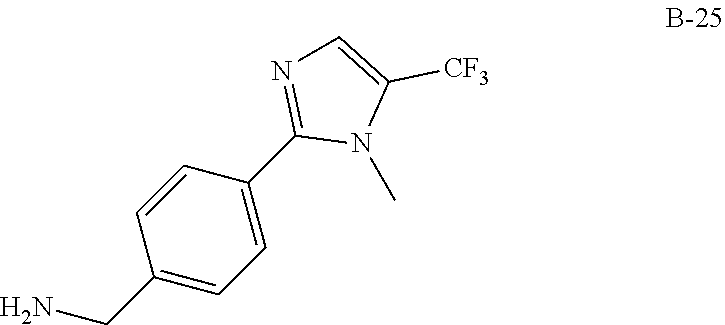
C1(CN)=CC=C(C2=NC=C([CF3])N2C)C=C1
